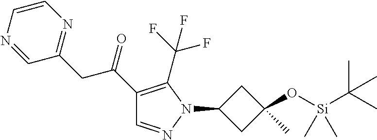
C1=NN(C2CC(O[Si](C)(C)C(C)(C)C)(C)C2)C(C(F)(F)F)=C1C(CC1=NC=CN=C1)=O
